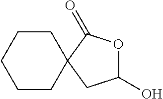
C1(O)OC(=O)C2(C1)CCCCC2
